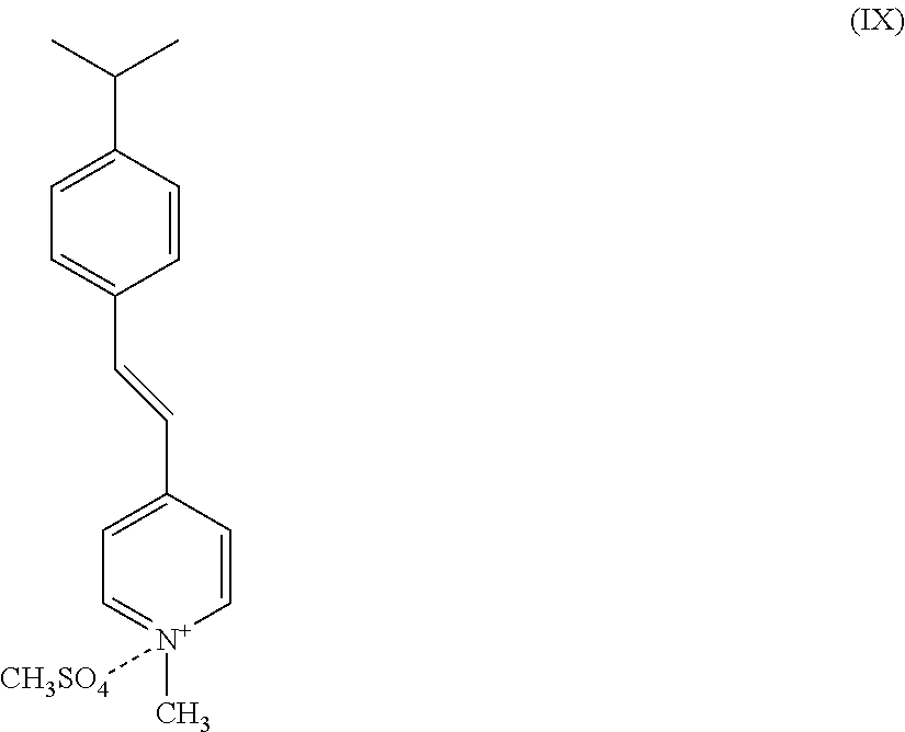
C1=C(C(C)C)C=CC(C=CC2=CC=[N+](C)([CH3SO4])C=C2)=C1
